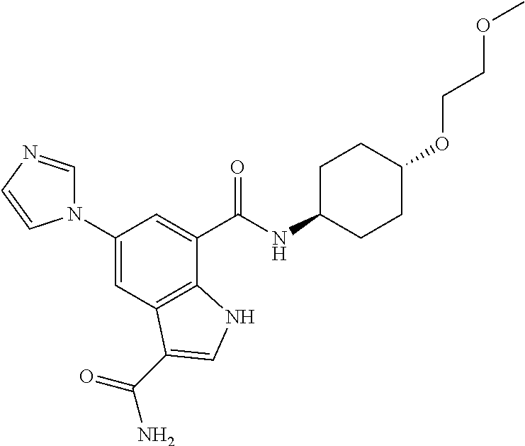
C1(N2C=NC=C2)=CC2=C(C(C(NC3CCC(OCCOC)CC3)=O)=C1)NC=C2C(=O)N
